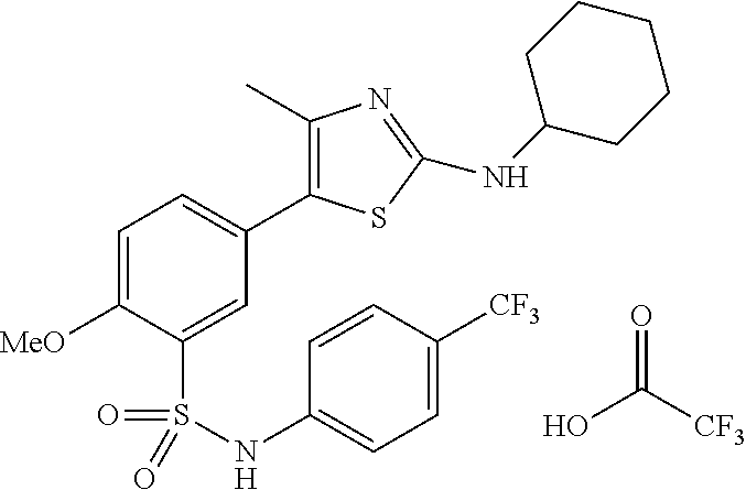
C1=C([MeO])C(S(=O)(=O)NC2=CC=C([CF3])C=C2)=CC(C2=C(C)N=C(NC3CCCCC3)S2)=C1.OC(=O)[CF3]
